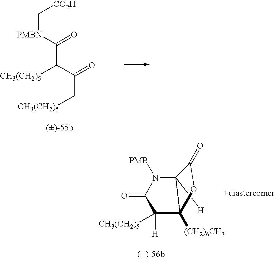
[CH3(CH2)5]C(C([PMBN]C[CO2H])=O)C(=O)C[CH3(CH2)5].C12([H])C([(CH2)6CH3])(C([CH3(CH2)5])([H])C(=O)N1[PMB])OC2=O
